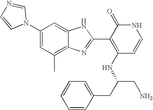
C1(C)=C2C(=CC(N3C=NC=C3)=C1)NC(C1=C(NC(CN)CC3=CC=CC=C3)C=CNC1=O)=N2
